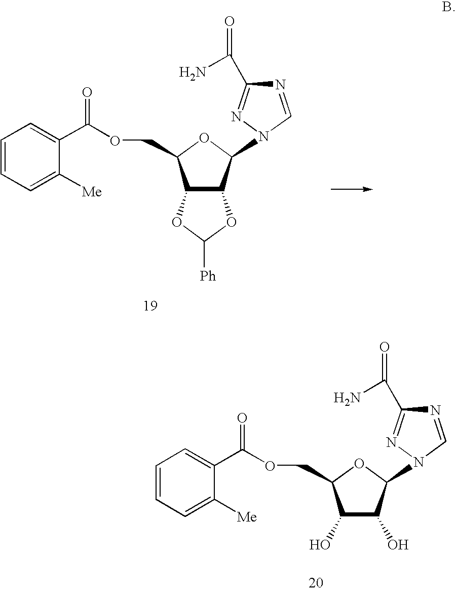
N1=CN(C2C(O)C(O)C(COC(C3=CC=CC=C3[Me])=O)O2)N=C1C(N)=O.N1=CN(C2C3C(C(COC(C4=CC=CC=C4[Me])=O)O2)OC([Ph])O3)N=C1C(N)=O
